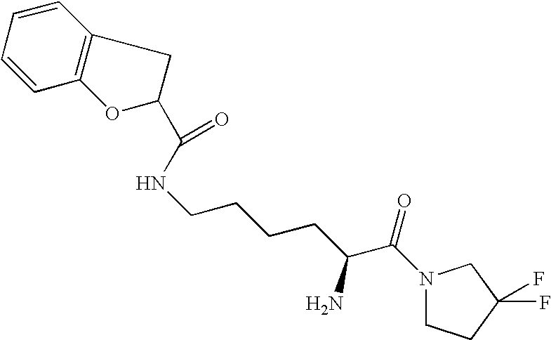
C(NCCCCC(C(N1CCC(F)(F)C1)=O)N)(=O)C1CC2=C(C=CC=C2)O1
